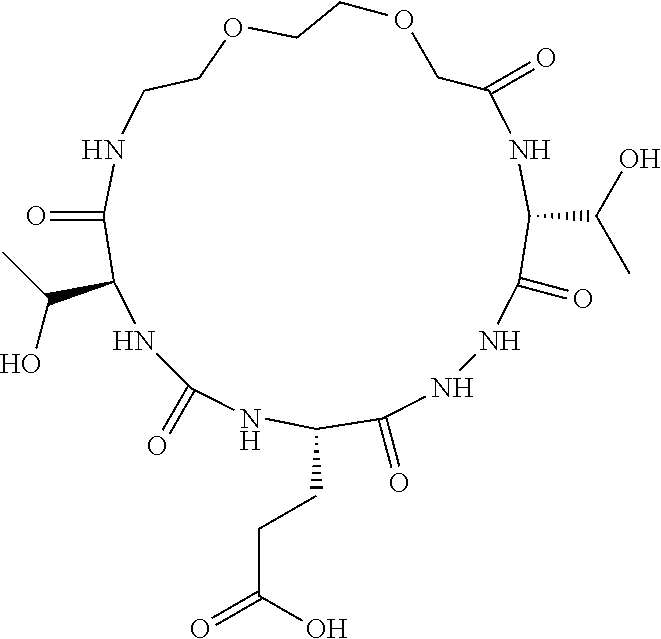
C1(=O)NNC(=O)C(CCC(=O)O)NC(=O)NC(C(O)C)C(=O)NCCOCCOCC(=O)NC1C(O)C
